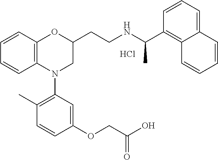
Cl.C1=CC2=C(C=C1)N(C1=C(C)C=CC(OCC(O)=O)=C1)CC(CCNC(C1=C3C(=CC=C1)C=CC=C3)C)O2
